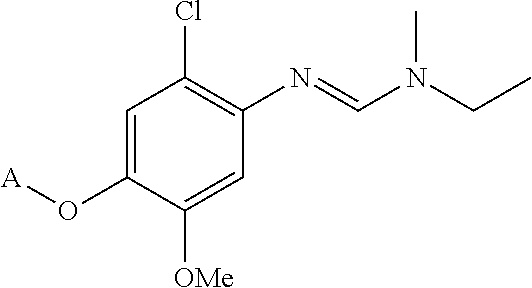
C1=C(O[A])C([OMe])=CC(N=CN(CC)C)=C1Cl
